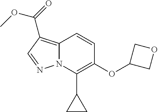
C12=C(C(=O)OC)C=NN1C(C1CC1)=C(OC1COC1)C=C2
